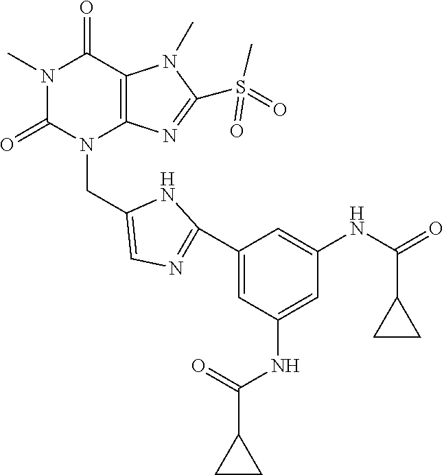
N1(C)C(=O)N(CC2=CN=C(C3=CC(NC(=O)C4CC4)=CC(NC(C4CC4)=O)=C3)N2)C2=C(C1=O)N(C)C(S(=O)(C)=O)=N2
